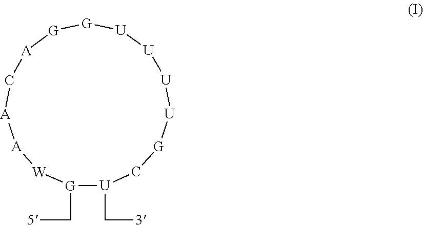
C1[G][U][U][U][U][G][G][A]C[A][A][W][G](C[5])[U]1C[3]
